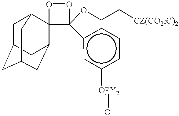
C1C2CC3CC(C4(C1C3)C(OCC[CZ(CO2R)2])(c1cc([OPY2]=O)ccc1)OO4)C2
